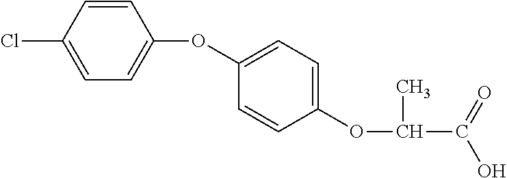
C1(Cl)=CC=C(OC2=CC=C(OC(C)C(O)=O)C=C2)C=C1
